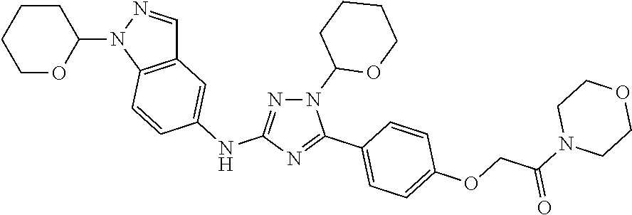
N1(C2OCCCC2)N=C(NC2=CC3=C(C=C2)N(C2CCCCO2)N=C3)N=C1C1=CC=C(OCC(N2CCOCC2)=O)C=C1
